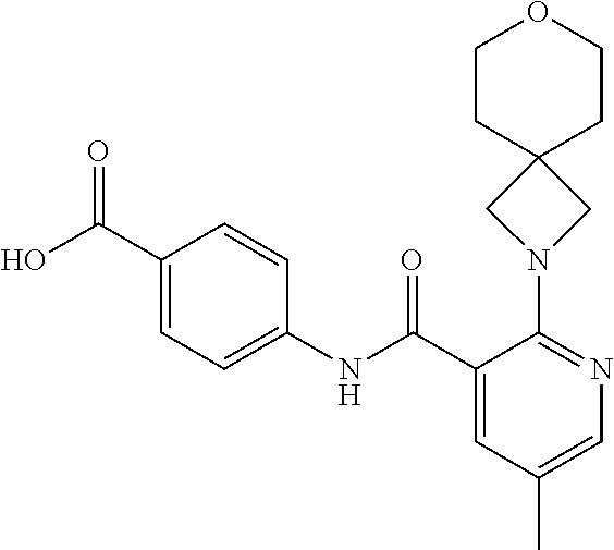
C1(C(O)=O)=CC=C(NC(C2=CC(C)=CN=C2N2CC3(C2)CCOCC3)=O)C=C1
